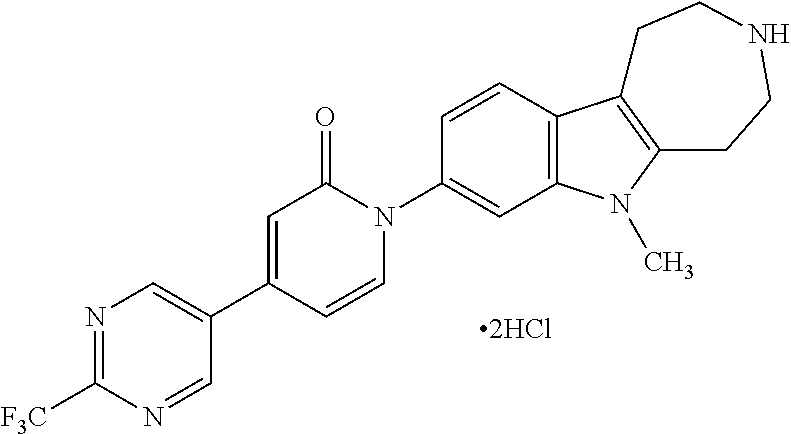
N1=C([F3C])N=CC(C2=CC(=O)N(C3=CC4=C(C=C3)C3=C(N4C)CCNCC3)C=C2)=C1.[2HCl]
